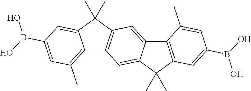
C12=C(C)C=C(B(O)O)C=C1C(C)(C)C1=C2C=C2C(=C1)C1=C(C2(C)C)C=C(B(O)O)C=C1C
